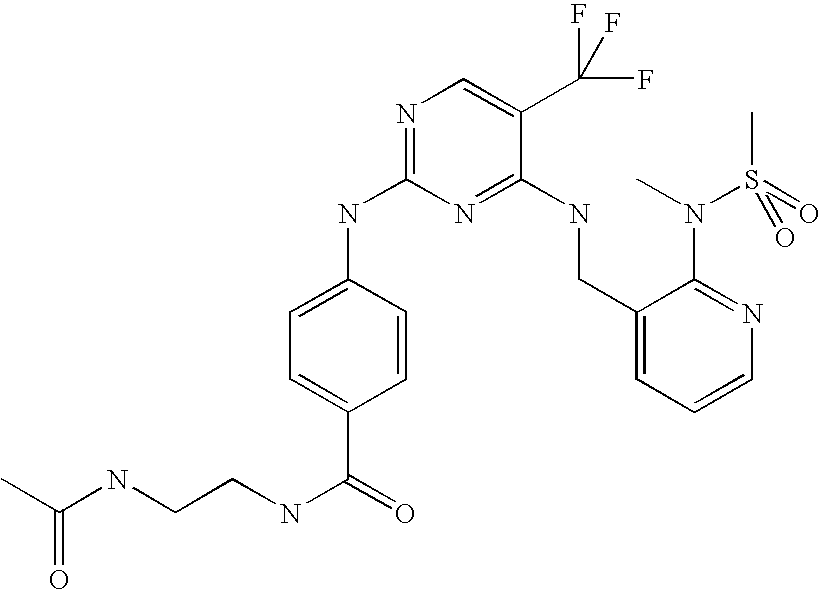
C1(CNC2=NC(NC3=CC=C(C(=O)NCCNC(C)=O)C=C3)=NC=C2C(F)(F)F)=CC=CN=C1N(C)S(C)(=O)=O
